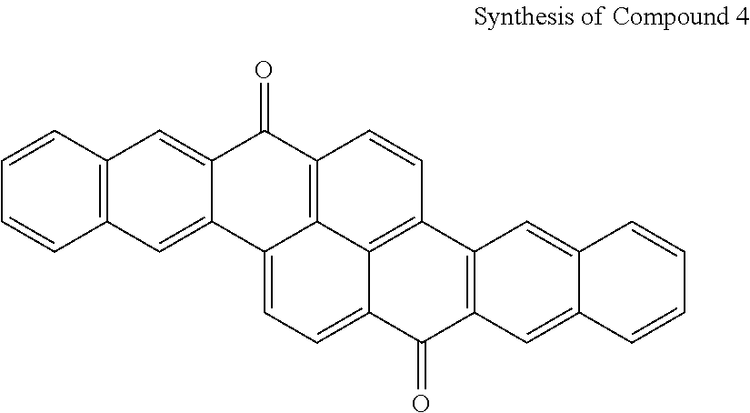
C12=C(C=CC=C1)C=C1C(=C2)C2=CC=C3C4=C(C=CC(=C24)C1=O)C1=C(C3=O)C=C2C(=C1)C=CC=C2
